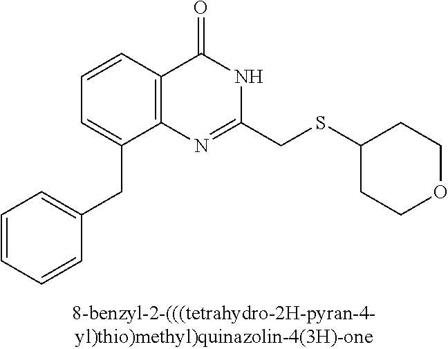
C1=CC2=C(C(CC3=CC=CC=C3)=C1)N=C(CSC1CCOCC1)NC2=O
